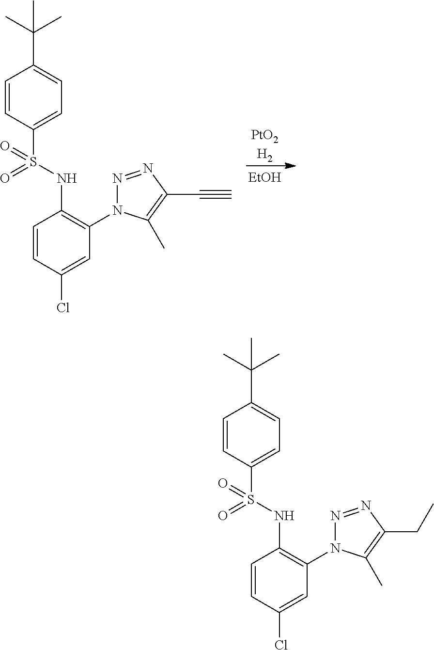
[PtO2H2].[EtOH].C1=CC(S(=O)(NC2=C(N3N=NC(C#C)=C3C)C=C(Cl)C=C2)=O)=CC=C1C(C)(C)C.C1=CC(S(=O)(NC2=C(N3N=NC(CC)=C3C)C=C(Cl)C=C2)=O)=CC=C1C(C)(C)C
